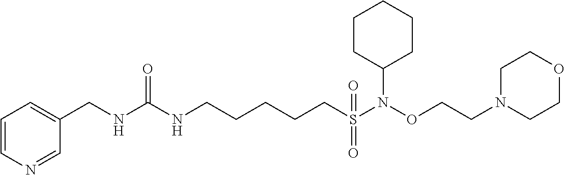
N1=CC(CNC(NCCCCCS(N(OCCN2CCOCC2)C2CCCCC2)(=O)=O)=O)=CC=C1
